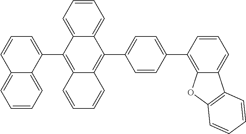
C12=C(C3=CC=CC4=CC=CC=C34)C3=CC=CC=C3C(C3=CC=C(C4=C5C(=CC=C4)C4=C(O5)C=CC=C4)C=C3)=C1C=CC=C2
